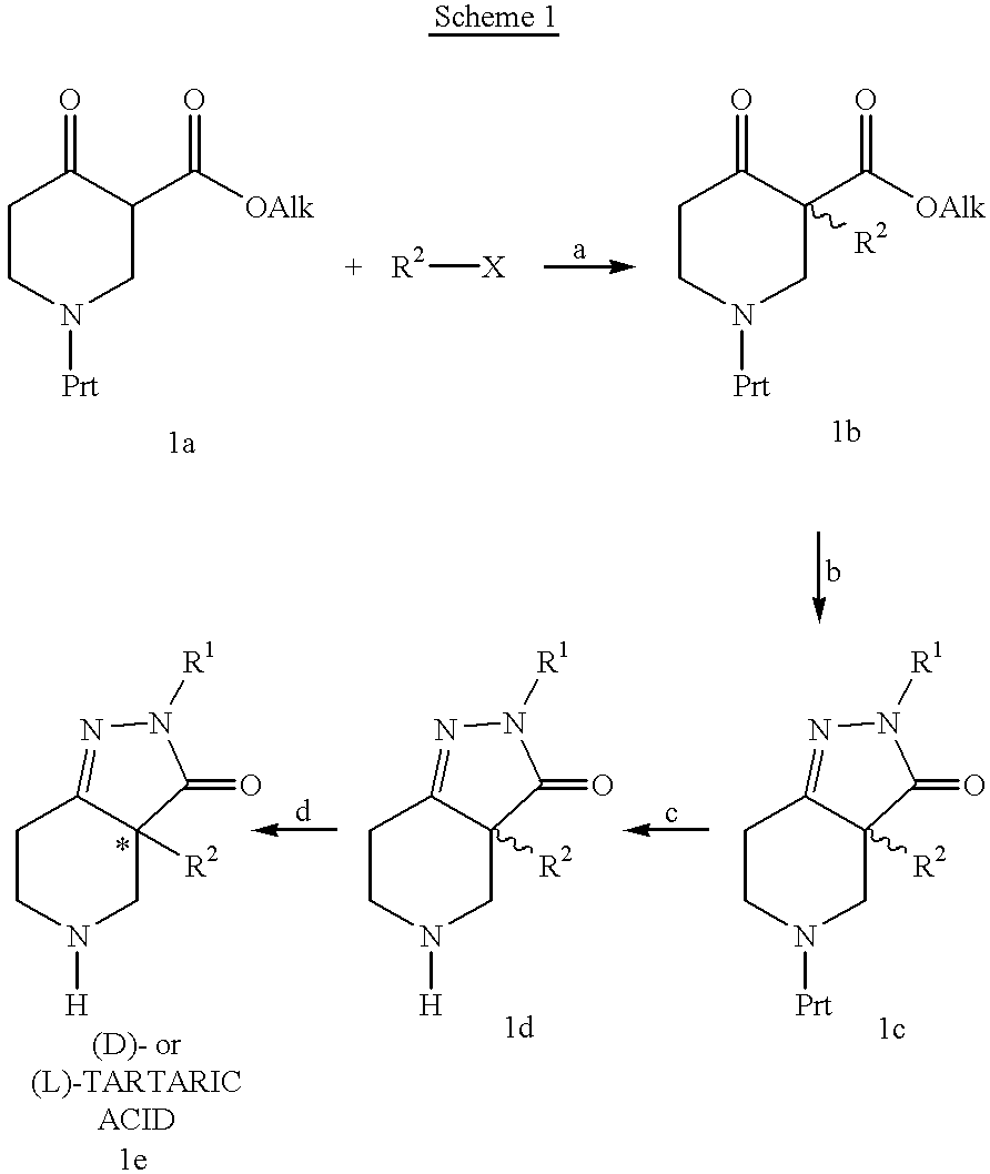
C1CN([Prt])CC(C([OAlk])=O)C1=O.[R2][X].C1CN([Prt])CC(C([OAlk])=O)([R2])C1=O.C1CN([Prt])CC2([R2])C1=NN([R1])C2=O.C1CN([H])CC2([R2])C1=NN([R1])C2=O.C1CN([H])CC2([R2])C1=NN([R1])C2=O
